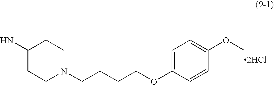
C1(NC)CCN(CCCCOC2=CC=C(OC)C=C2)CC1.[2HCl]
